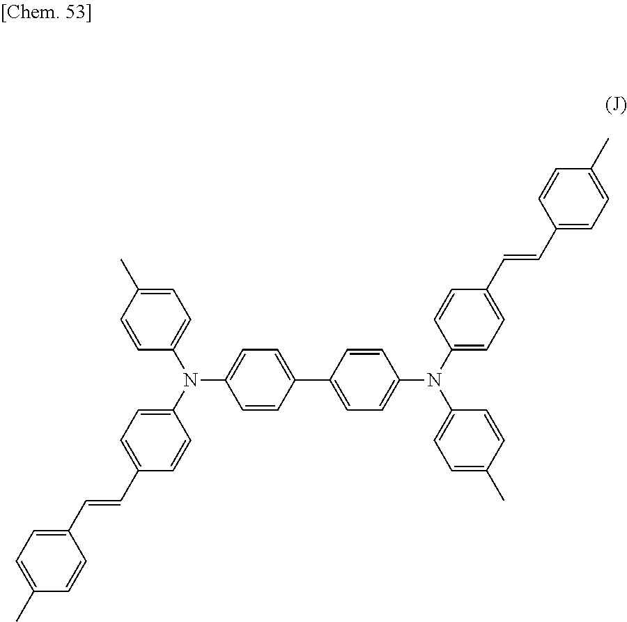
C1=CC(C2=CC=C(N(C3=CC=C(C=CC4=CC=C(C)C=C4)C=C3)C3=CC=C(C)C=C3)C=C2)=CC=C1N(C1=CC=C(C=CC2=CC=C(C)C=C2)C=C1)C1=CC=C(C)C=C1
